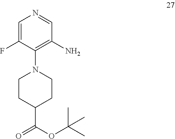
C1=C(F)C(N2CCC(C(=O)OC(C)(C)C)CC2)=C(N)C=N1
